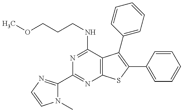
N1(C)C(C2=NC3=C(C(NCCCOC)=N2)C(C2=CC=CC=C2)=C(C2=CC=CC=C2)S3)=NC=C1
